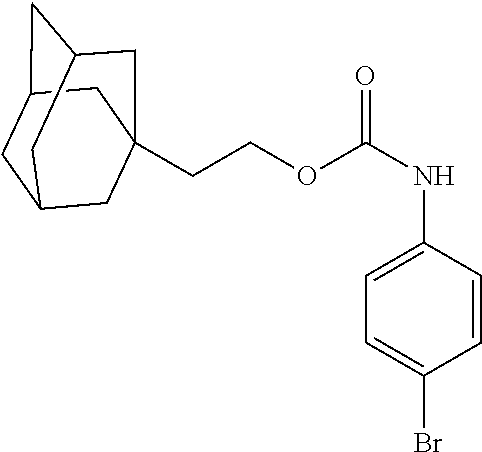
C(COC(NC1=CC=C(Br)C=C1)=O)C12CC3CC(CC(C1)C3)C2
